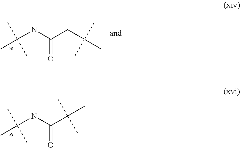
N(C)(C(CC(C)(C)C)=O)C(C)(C)C.N(C(C(C)(C)C)=O)(C(C)(C)C)C
